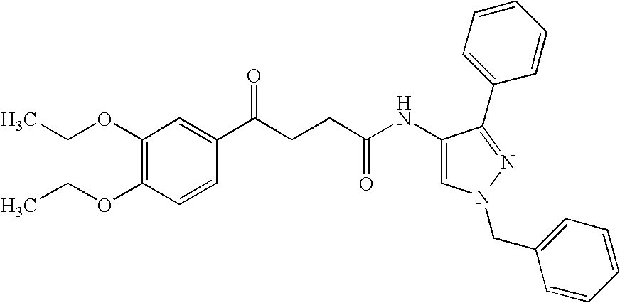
C1(OCC)=C(OCC)C=CC(C(CCC(NC2=CN(CC3=CC=CC=C3)N=C2C2=CC=CC=C2)=O)=O)=C1
